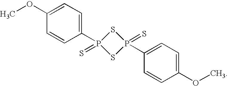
C1(P2(=S)SP(C3=CC=C(OC)C=C3)(=S)S2)=CC=C(OC)C=C1
